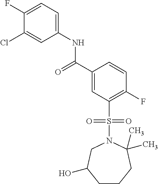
C1(F)=CC=C(NC(C2=CC(S(N3CC(O)CCCC3(C)C)(=O)=O)=C(F)C=C2)=O)C=C1Cl
